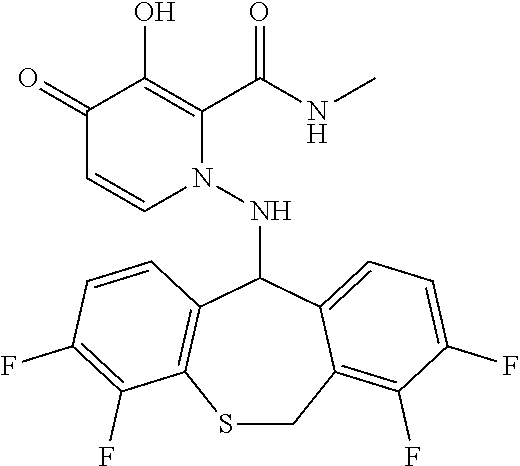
C1(=O)C=CN(NC2C3=C(SCC4=C(F)C(F)=CC=C24)C(F)=C(F)C=C3)C(C(NC)=O)=C1O
